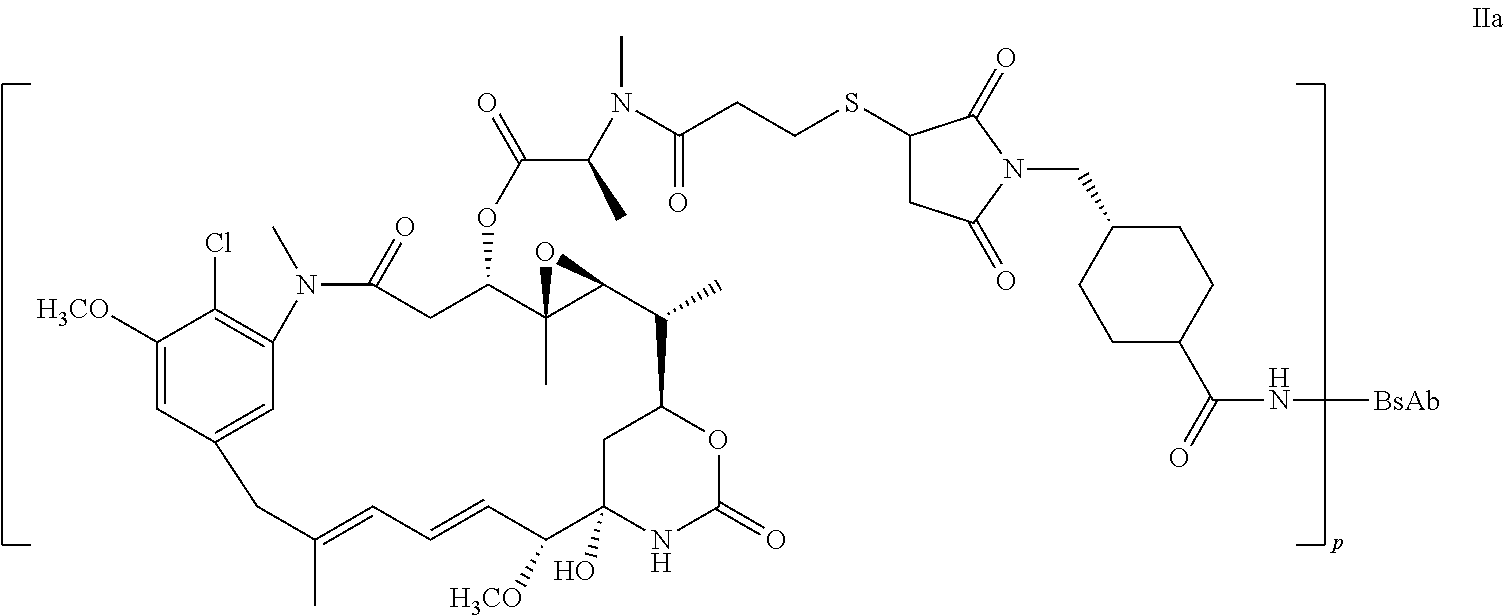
C1([H3CO])=CC2=CC(=C1Cl)N(C)C(=O)CC(OC(=O)C(N(C(CCSC1CC(=O)N(CC3CCC(C(=O)N[BsAb])CC3)C1=O)=O)C)C)C1(C)C(C(C)C3CC(O)(NC(=O)O3)C([H3CO])C=CC=C(C)C2)O1
